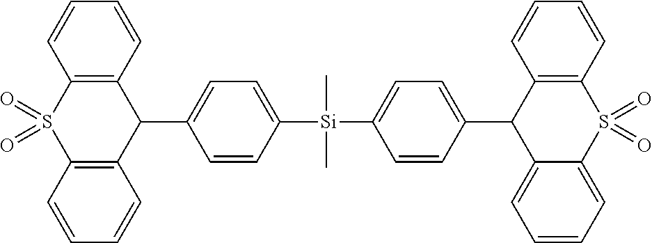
C12=C(C(C3=CC=C([Si](C)(C)C4=CC=C(C5C6=CC=CC=C6S(=O)(=O)C6=C5C=CC=C6)C=C4)C=C3)C3=C(S1(=O)=O)C=CC=C3)C=CC=C2
